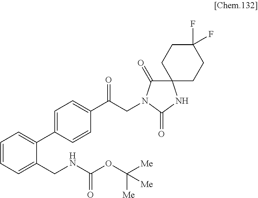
C1=C(C2=CC=CC=C2CNC(OC([Me])([Me])[Me])=O)C=CC(C(CN2C(=O)C3(CCC(F)(F)CC3)NC2=O)=O)=C1
